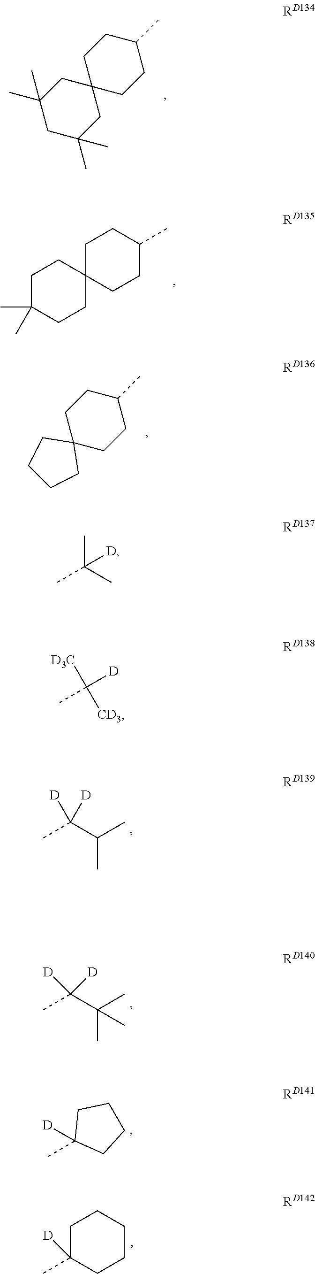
C1C(C)(C)CC2(CC1(C)C)CCC(C)CC2.C1(C)(C)CCC2(CC1)CCC(C)CC2.C12(CCC(C)CC1)CCCC2.[D]C(C(C)C)(C)[D].[D]C(C(C)(C)C)(C)[D].C1(C)([D])CCCC1.C1(C)([D])CCCCC1.CC(C)(C)[D].[D3C]C([CD3])(C)[D]
